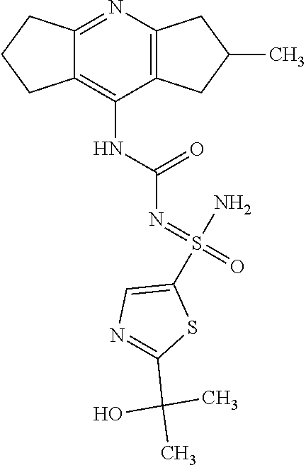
N(C(NC1=C2CCCC2=NC2=C1CC(C)C2)=O)=S(N)(=O)C1=CN=C(C(C)(C)O)S1
